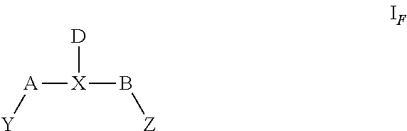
[A]([X](B[Z])[D])[Y]
